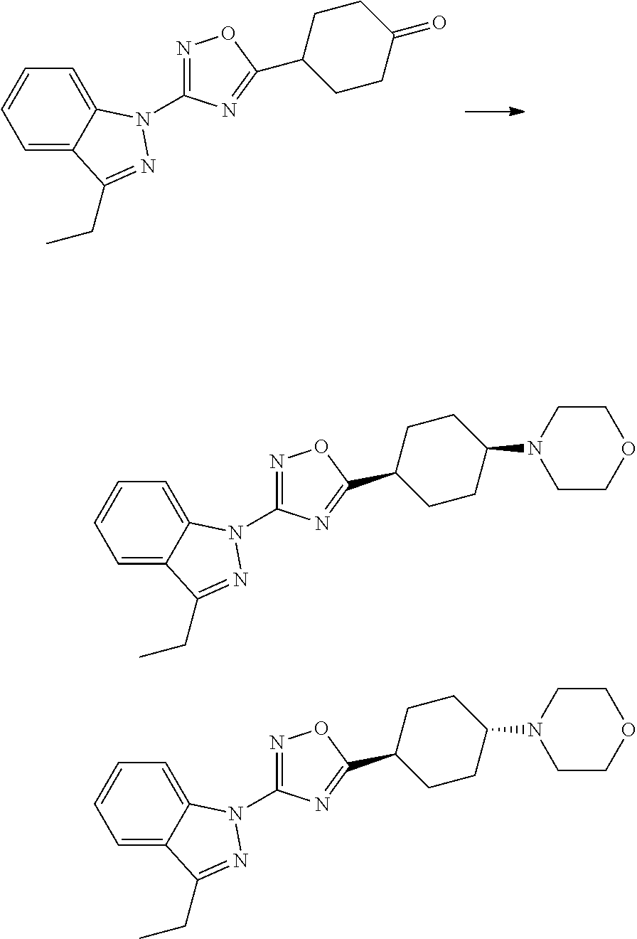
C1=C2C(=CC=C1)N(C1=NOC(C3CCC(=O)CC3)=N1)N=C2CC.C1=C2C(=CC=C1)N(C1=NOC(C3CCC(N4CCOCC4)CC3)=N1)N=C2CC.C1=C2C(=CC=C1)N(C1=NOC(C3CCC(N4CCOCC4)CC3)=N1)N=C2CC
